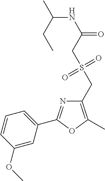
C1=CC(OC)=CC(C2=NC(CS(CC(NC(CC)C)=O)(=O)=O)=C(C)O2)=C1
